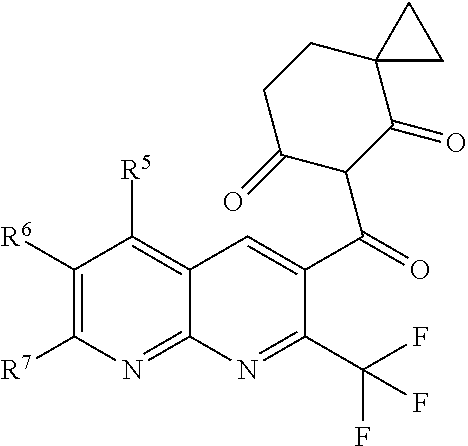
C1([R6])=C([R7])N=C2C(=C1[R5])C=C(C(=O)C1C(=O)C3(CCC1=O)CC3)C(C(F)(F)F)=N2
